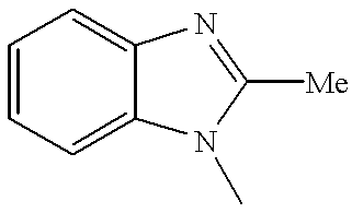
C1=CC=C2C(=C1)N=C([Me])N2C
